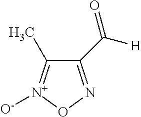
C1(C([H])=O)=NO[N+]([O-])=C1C
